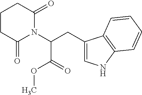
C1(CC(N2C(=O)CCCC2=O)C(OC)=O)=CNC2=C1C=CC=C2
